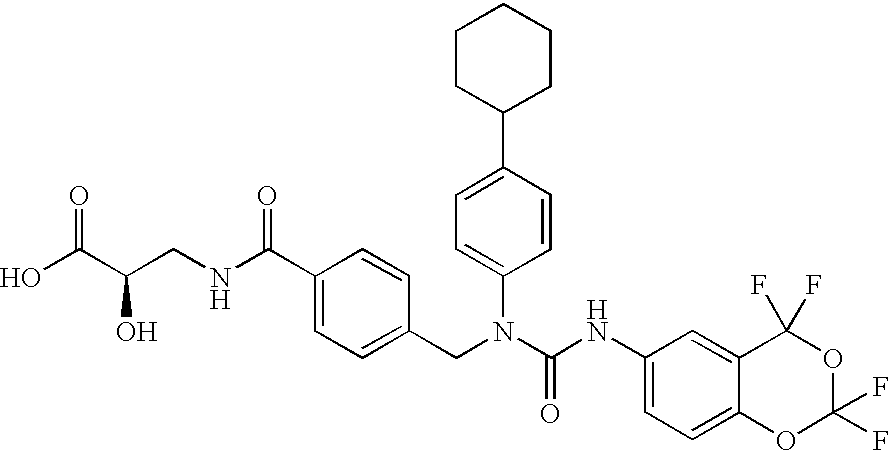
C1(C2=CC=C(N(C(NC3=CC=C4C(=C3)C(F)(F)OC(F)(F)O4)=O)CC3=CC=C(C(NCC(C(O)=O)O)=O)C=C3)C=C2)CCCCC1
